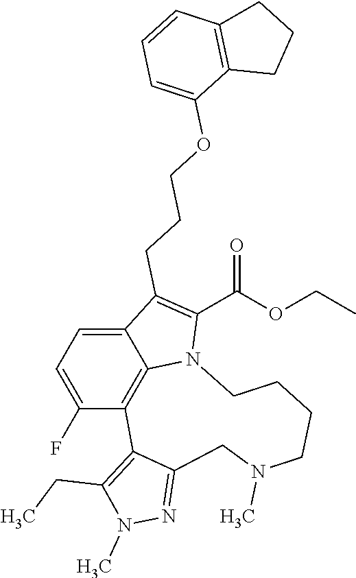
C1=C(F)C2=C3C(=C1)C(CCCOC1=CC=CC4=C1CCC4)=C(C(OCC)=O)N3CCCCN(C)CC1=NN(C)C(CC)=C21
